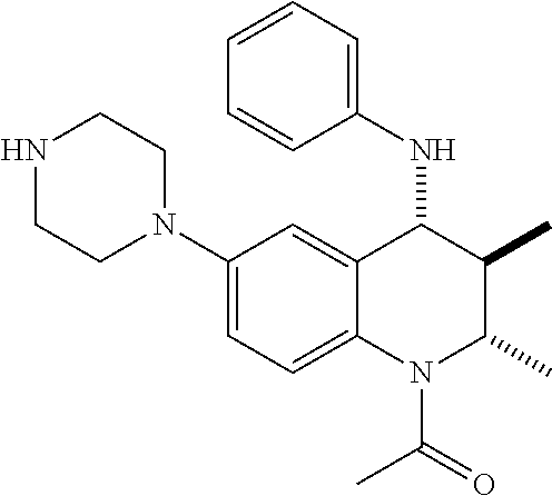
C1(N2CCNCC2)=CC=C2C(=C1)C(NC1=CC=CC=C1)C(C)C(C)N2C(=O)C
